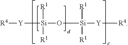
[Y]([Si](O[Si]([Y][R4])([R1])[R1])([R1])[R1])[R4]
